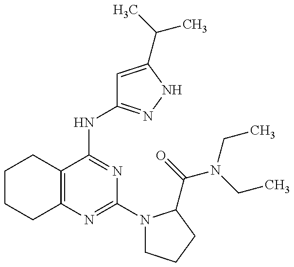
C12=C(C(NC3=NNC(C(C)C)=C3)=NC(N3CCCC3C(=O)N(CC)CC)=N1)CCCC2
